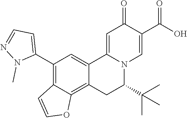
C12=CC(C3=CC=NN3C)=C3C(=C1CC(C(C)(C)C)N1C2=CC(=O)C(C(O)=O)=C1)OC=C3
